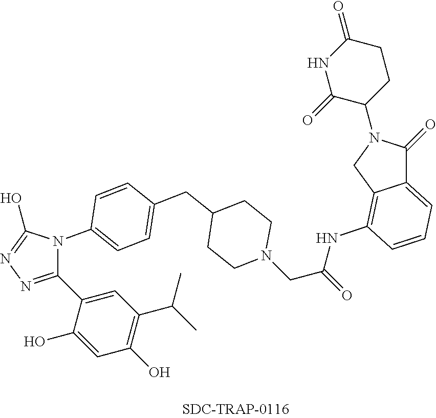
C1(C2=CC(C(C)C)=C(O)C=C2O)=NN=C(O)N1C1=CC=C(CC2CCN(CC(NC3=C4C(=CC=C3)C(=O)N(C3CCC(=O)NC3=O)C4)=O)CC2)C=C1
